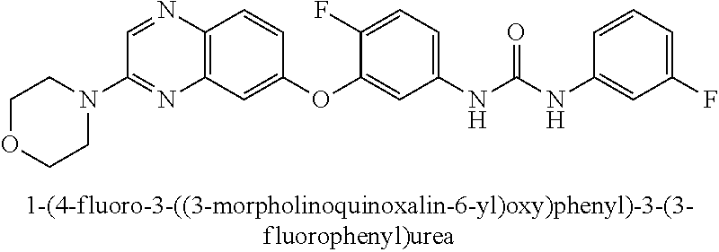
C12=C(C=C(OC3=CC(NC(NC4=CC(F)=CC=C4)=O)=CC=C3F)C=C1)N=C(N1CCOCC1)C=N2
